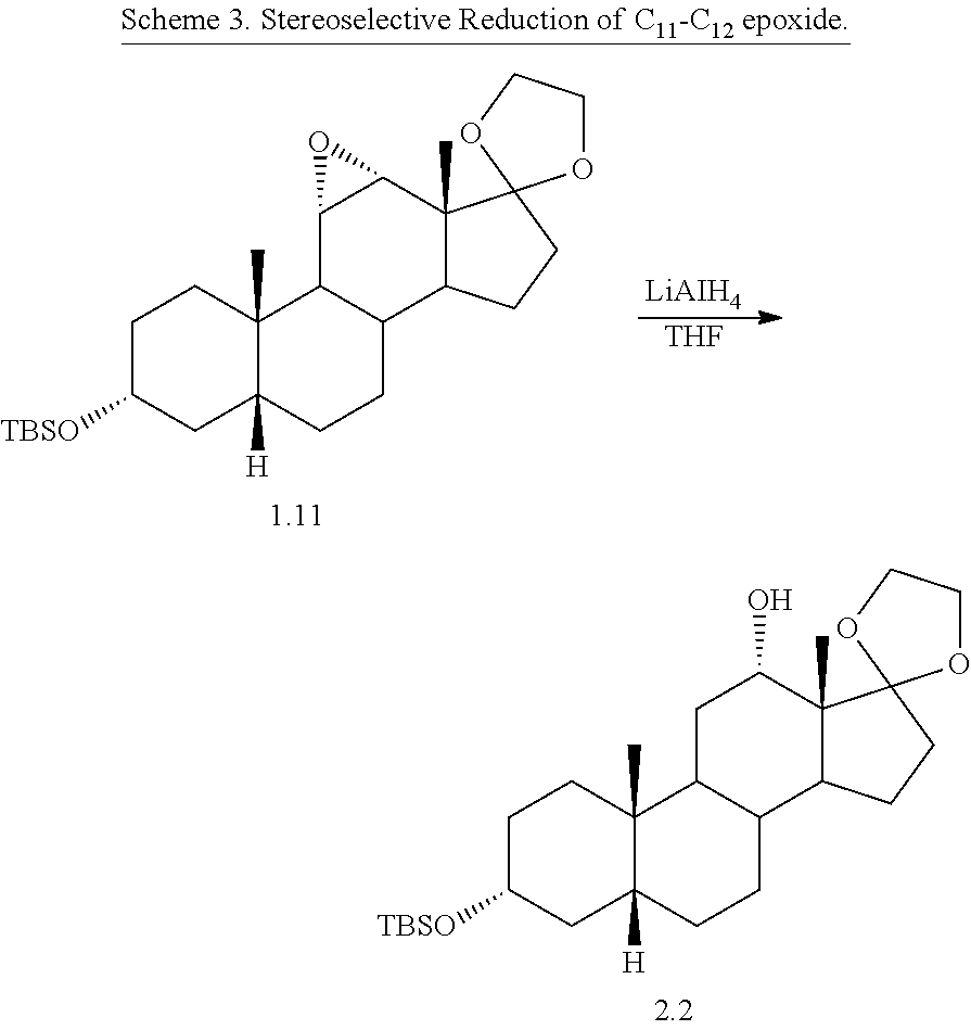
C1C([TBSO])CC2([H])C(C)(C1)C1C(CC2)C2C(C)(C(O)C1)C1(CC2)OCCO1.C1C([TBSO])CC2([H])C(C)(C1)C1C(CC2)C2C(C)(C3C1O3)C1(CC2)OCCO1.[LiAIH4].[THF]
